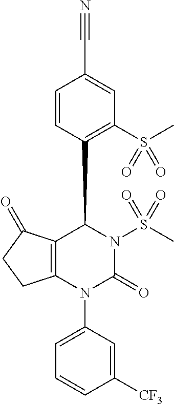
C12=C(N(C3=CC=CC([CF3])=C3)C(=O)N(S(C)(=O)=O)C1C1=C(S(C)(=O)=O)C=C(C#N)C=C1)CCC2=O
